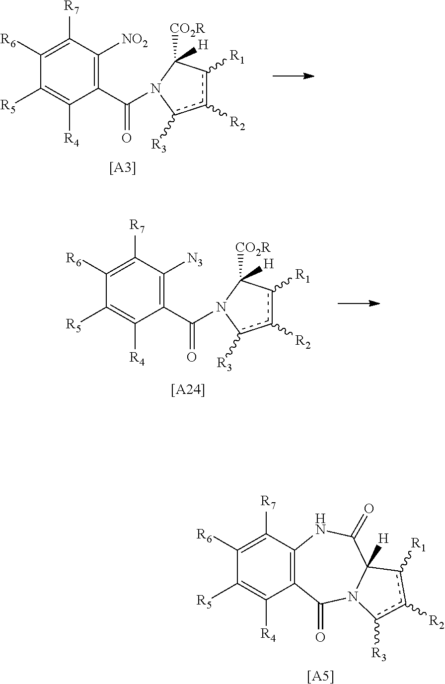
[[A3]].C1(C(=O)N2C([CO2R])([H])c([R1])c([R2])c2[R3])=C([NO2])C([R7])=C([R6])C([R5])=C1[R4].[[A24]].C1(C(=O)N2C([CO2R])([H])c([R1])c([R2])c2[R3])=C([N3])C([R7])=C([R6])C([R5])=C1[R4].[[A5]].C12=C(C([R7])=C([R6])C([R5])=C1[R4])NC(=O)C1([H])N(C2=O)c([R3])c([R2])c1[R1]
